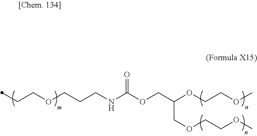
C(COCCCNC(OCC(OCCOC)COCCOC)=O)C
